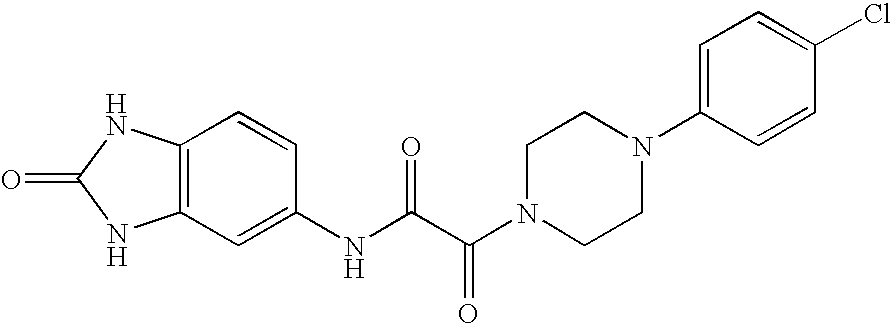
C12=C(C=C(NC(C(N3CCN(C4=CC=C(Cl)C=C4)CC3)=O)=O)C=C1)NC(=O)N2
